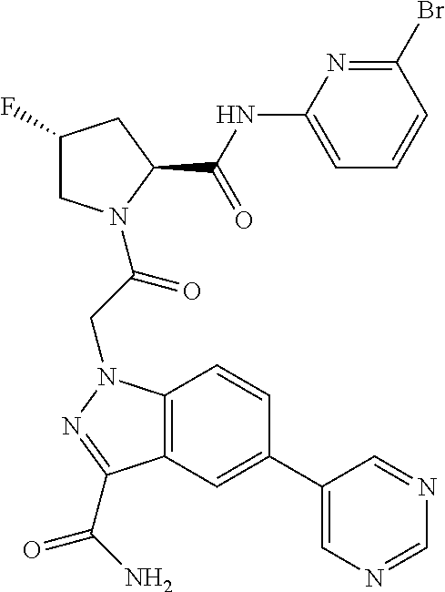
C12=C(C=C(C3=CN=CN=C3)C=C1)C(C(=O)N)=NN2CC(=O)N1CC(F)CC1C(=O)NC1=CC=CC(Br)=N1
